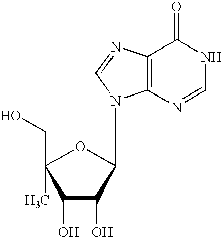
C1(O)C(O)C(N2C3=C(N=C2)C(=O)NC=N3)OC1(C)CO
